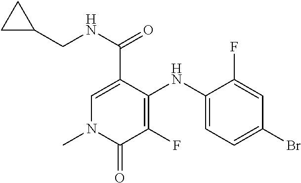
C1=C(C(NCC2CC2)=O)C(NC2=CC=C(Br)C=C2F)=C(F)C(=O)N1C
